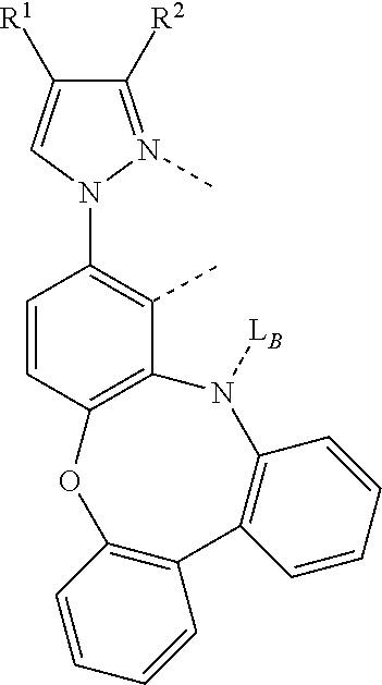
CC1=C(N2N(C)=C([R2])C([R1])=C2)C=CC2=C1N([LB])C1=C(C3=C(O2)C=CC=C3)C=CC=C1
